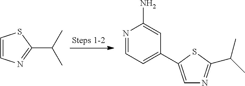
C1=CN=C(C(C)C)S1.C1=C(C2=CC=NC(N)=C2)SC(C(C)C)=N1
